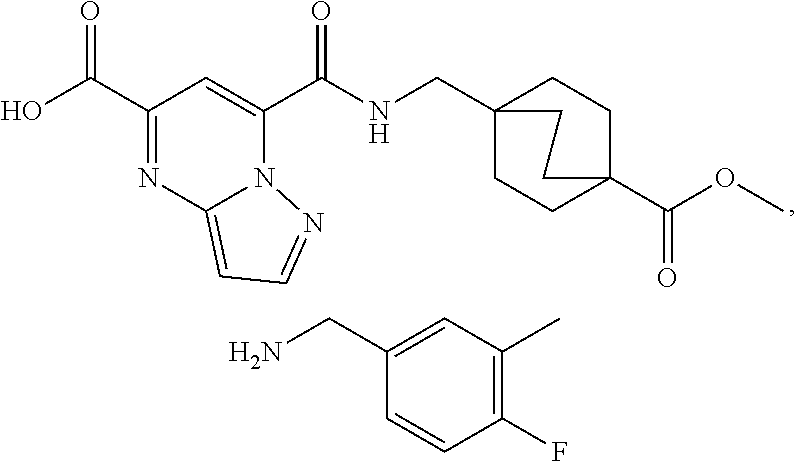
C1(C(O)=O)=NC2=CC=NN2C(C(NCC23CCC(C(OC)=O)(CC2)CC3)=O)=C1.C1(CN)=CC(C)=C(F)C=C1
